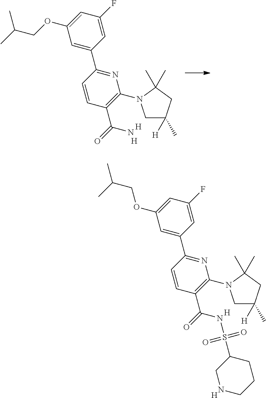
C1=CC(C(=O)N)=C(N2CC([H])(C)CC2(C)C)N=C1C1=CC(OCC(C)C)=CC(F)=C1.[H].[H].C1=CC(C(=O)NS(C2CNCCC2)(=O)=O)=C(N2CC([H])(C)CC2(C)C)N=C1C1=CC(OCC(C)C)=CC(F)=C1.[H].[H]
